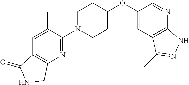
C1(OC2CCN(C3=NC4=C(C=C3C)C(=O)NC4)CC2)=CC2=C(N=C1)NN=C2C
